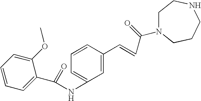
C1=CC=C(OC)C(C(NC2=CC=CC(C=CC(=O)N3CCNCCC3)=C2)=O)=C1
